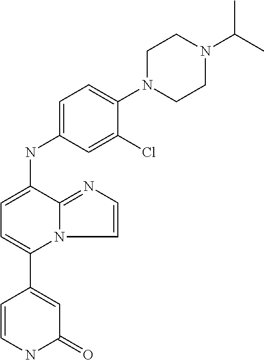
N(C1=CC=C(C2=CC(=O)NC=C2)N2C1=NC=C2)C1=CC=C(N2CCN(C(C)C)CC2)C(Cl)=C1
